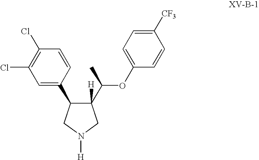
[H]N1CC(C(C)OC2=CC=C([CF3])C=C2)([H])C(C2=CC(Cl)=C(Cl)C=C2)C1
